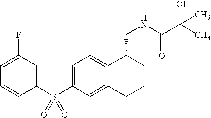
C1(S(C2=CC=C3C(=C2)CCCC3CNC(C(C)(O)C)=O)(=O)=O)=CC(F)=CC=C1
